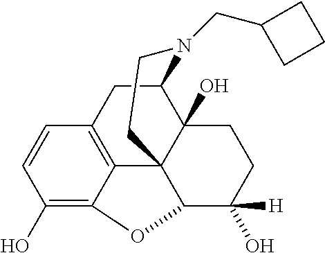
C1=CC(O)=C2C3=C1CC1C4(O)C3(C(C([H])(O)CC4)O2)CCN1CC1CCC1
